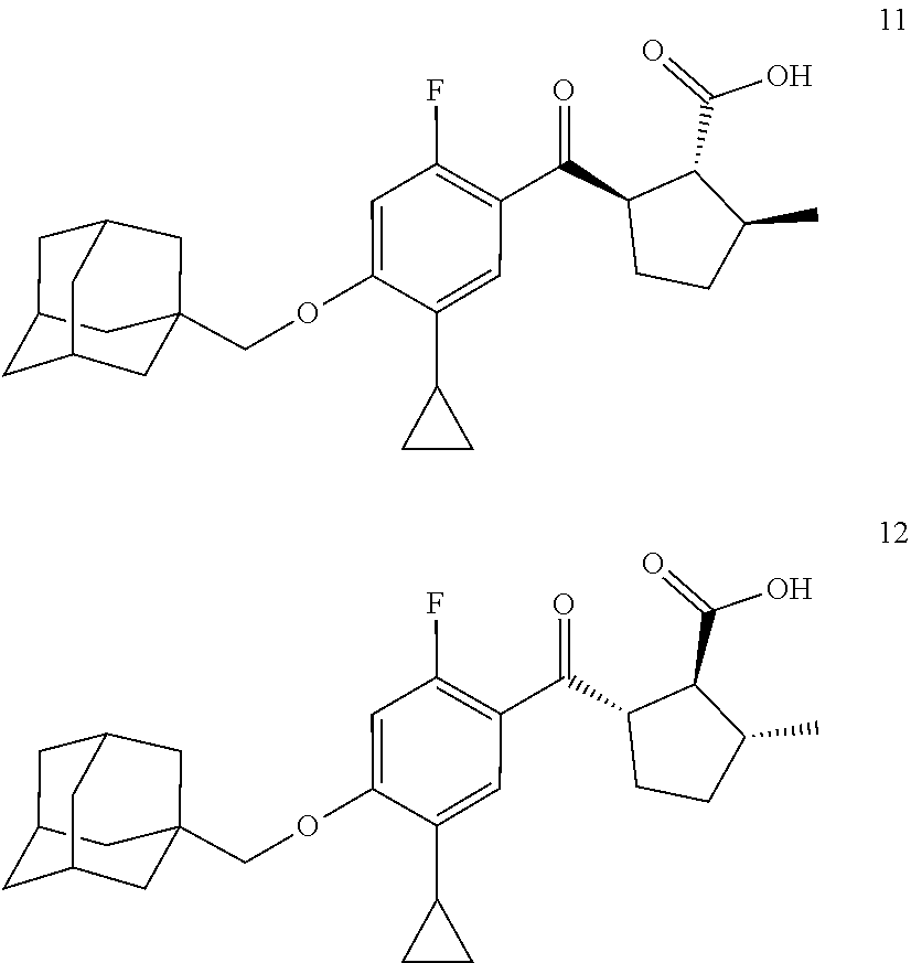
C(=O)(O)C1C(C(C2=C(F)C=C(OCC34CC5CC(CC(C3)C5)C4)C(C3CC3)=C2)=O)CCC1C.C(=O)(O)C1C(C(C2=C(F)C=C(OCC34CC5CC(CC(C3)C5)C4)C(C3CC3)=C2)=O)CCC1C
